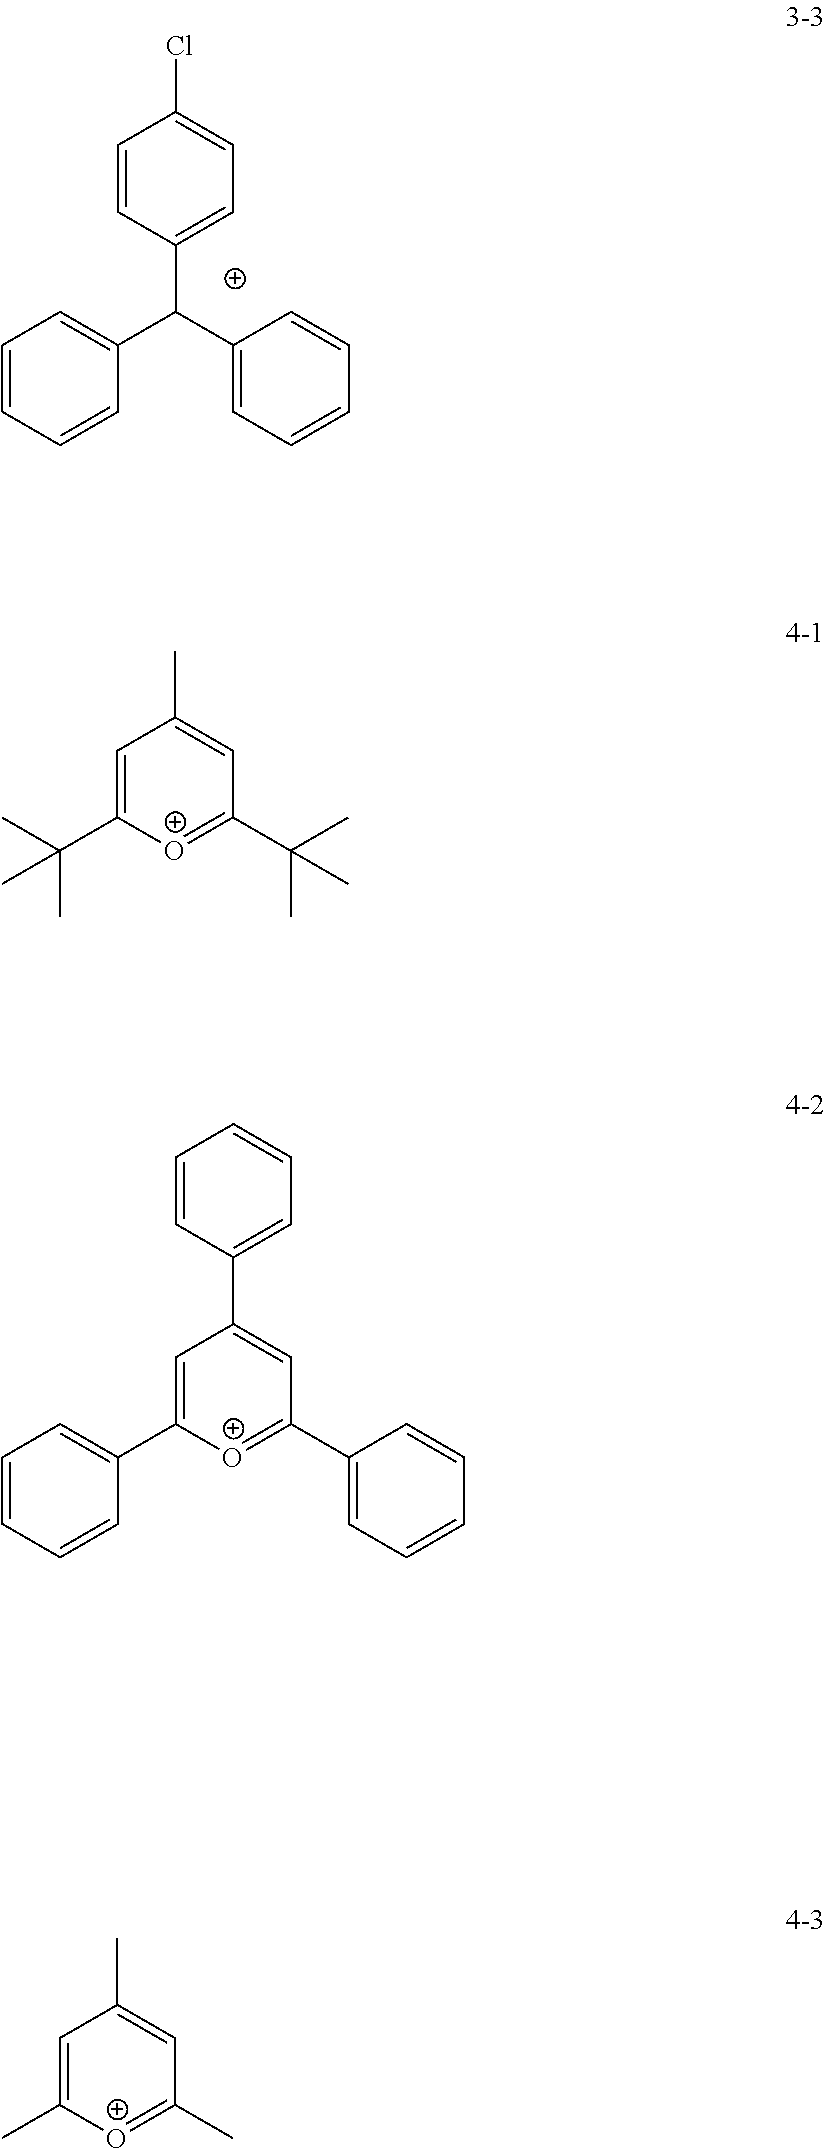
C1=CC=CC(C(C2=CC=CC=C2)C2=CC=C(Cl)C=C2)=C1.[O+]1=C(C(C)(C)C)C=C(C)C=C1C(C)(C)C.[O+]1=C(C)C=C(C)C=C1C.[O+]1=C(C2=CC=CC=C2)C=C(C2=CC=CC=C2)C=C1C1=CC=CC=C1
